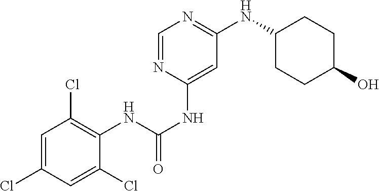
C1=C(Cl)C=C(Cl)C(NC(NC2=CC(NC3CCC(O)CC3)=NC=N2)=O)=C1Cl
